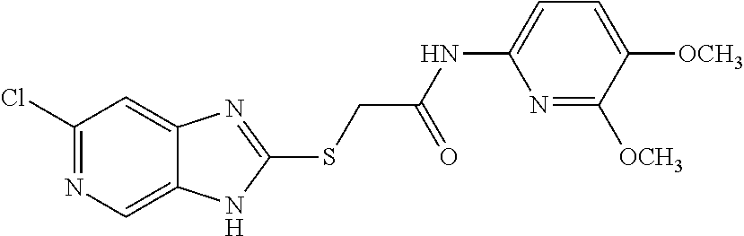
C1(Cl)=NC=C2C(=C1)N=C(SCC(NC1=CC=C([OCH3])C([OCH3])=N1)=O)N2
